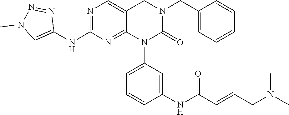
N1=C(NC2=CN(C)N=N2)N=C2C(=C1)CN(CC1=CC=CC=C1)C(=O)N2C1=CC=CC(NC(=O)C=CCN(C)C)=C1
